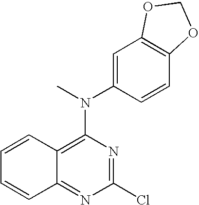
C12=NC(Cl)=NC(N(C3=CC4=C(C=C3)OCO4)C)=C1C=CC=C2
